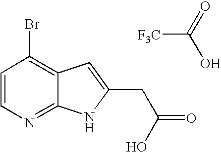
C1=CN=C2C(=C1Br)C=C(CC(=O)O)N2.[F3C]C(=O)O
